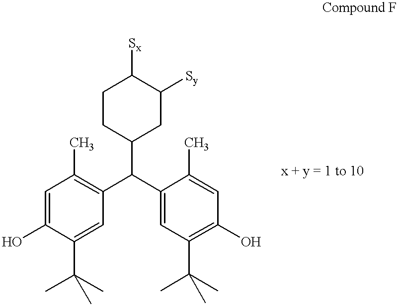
C1CC(C(C2=CC(C(C)(C)C)=C(O)C=C2C)C2=C(C)C=C(O)C(C(C)(C)C)=C2)CC([Sy])C1[Sx]
